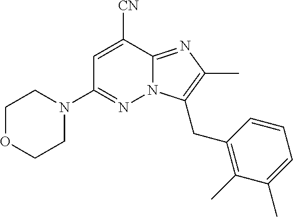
N1(C2=NN3C(=NC(C)=C3CC3=C(C)C(C)=CC=C3)C([CN])=C2)CCOCC1
